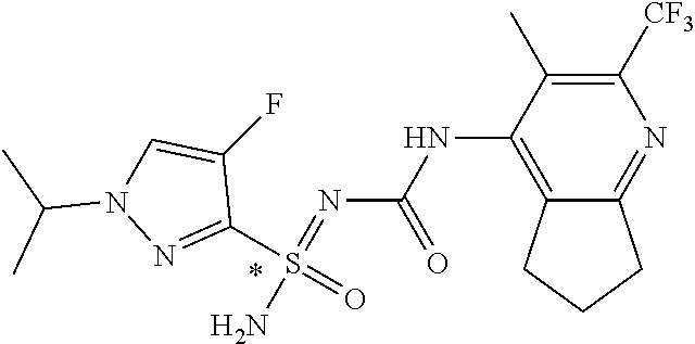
N(C1=C2C(=NC([CF3])=C1C)CCC2)C(N=S(N)(C1=NN(C(C)C)C=C1F)=O)=O
